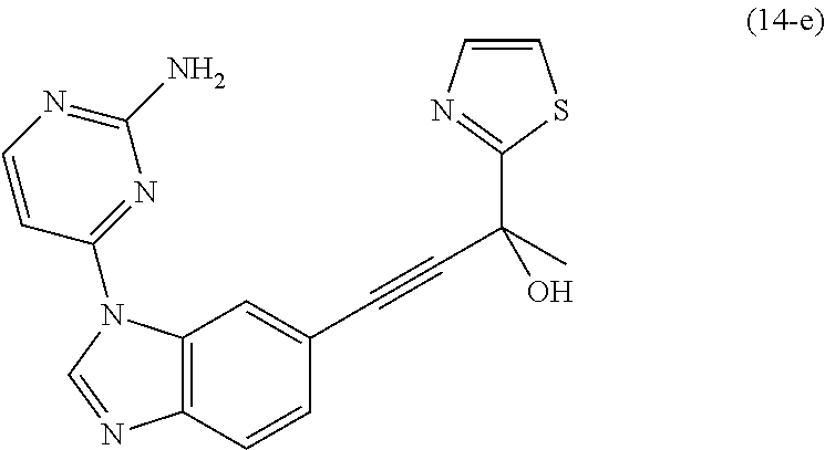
C12=C(C=CC(C#CC(O)(C3=NC=CS3)C)=C1)N=CN2C1=NC(N)=NC=C1
